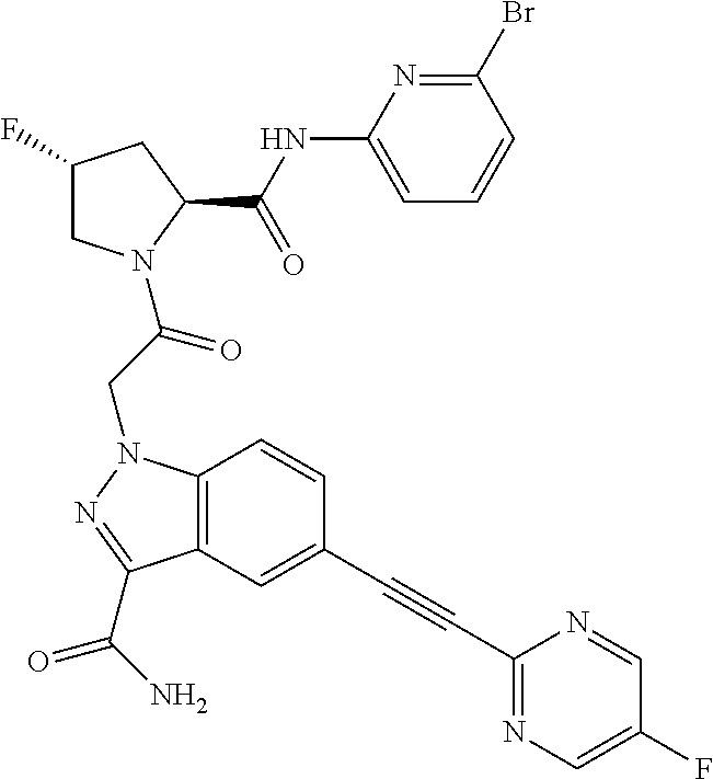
C1(NC(C2CC(F)CN2C(CN2C3=C(C(C(N)=O)=N2)C=C(C#CC2=NC=C(F)C=N2)C=C3)=O)=O)=CC=CC(Br)=N1
